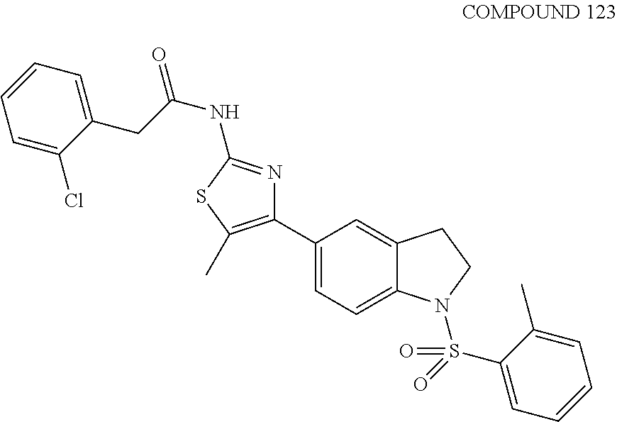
C1(C2=CC=C3C(=C2)CCN3S(C2=CC=CC=C2C)(=O)=O)=C(C)SC(NC(CC2=CC=CC=C2Cl)=O)=N1
